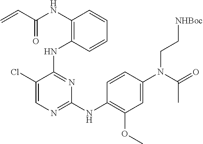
N(C1=C(NC2=NC(NC3=C(OC)C=C(N(CC[NHBoc])C(C)=O)C=C3)=NC=C2Cl)C=CC=C1)C(C=C)=O
